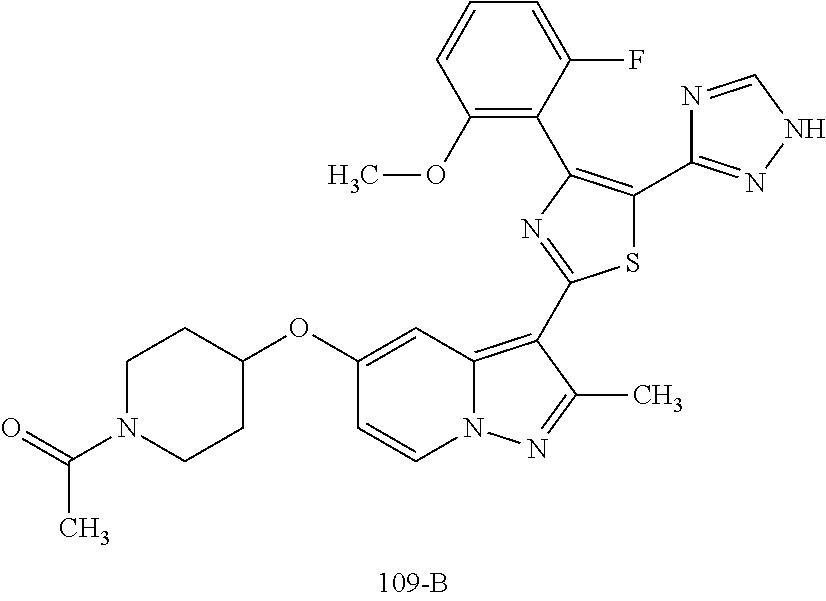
C1(OC2CCN(C(C)=O)CC2)=CC2=C(C3=NC(C4=C(OC)C=CC=C4F)=C(C4=NNC=N4)S3)C(C)=NN2C=C1
